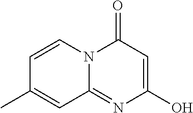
OC1=CC(=O)N2C(=N1)C=C(C)C=C2
